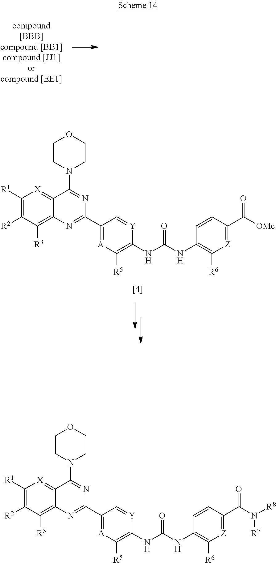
C1([R1])=C([R2])C([R3])=C2C(=[X]1)C(N1CCOCC1)=NC(C1=[A]C([R5])=C(NC(NC3=C([R6])[Z]=C(C(=O)N([R8])[R7])C=C3)=O)[Y]=C1)=N2.C1([R1])=C([R2])C([R3])=C2C(=[X]1)C(N1CCOCC1)=NC(C1=[A]C([R5])=C(NC(NC3=C([R6])[Z]=C(C(=O)[OMe])C=C3)=O)[Y]=C1)=N2
